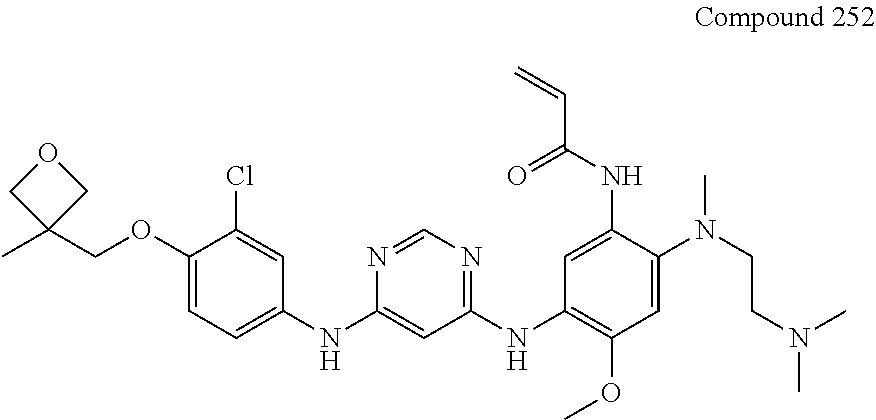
C1(OCC2(C)COC2)=CC=C(NC2=CC(NC3=C(OC)C=C(N(CCN(C)C)C)C(NC(C=C)=O)=C3)=NC=N2)C=C1Cl
